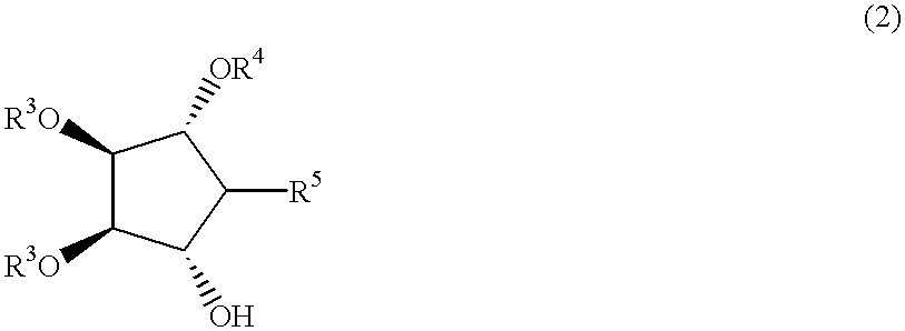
C1([R3O])C([R3O])C(O)C([R5])C1[OR4]
